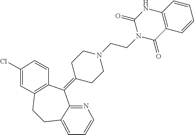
C1=CC=CC2=C1C(=O)N(CCN1CCC(=C3C4=C(CCC5=CC=CN=C35)C=C(Cl)C=C4)CC1)C(=O)N2
